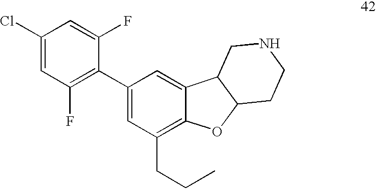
C1(Cl)=CC(F)=C(C2=CC(CCC)=C3C(=C2)C2C(O3)CCNC2)C(F)=C1
